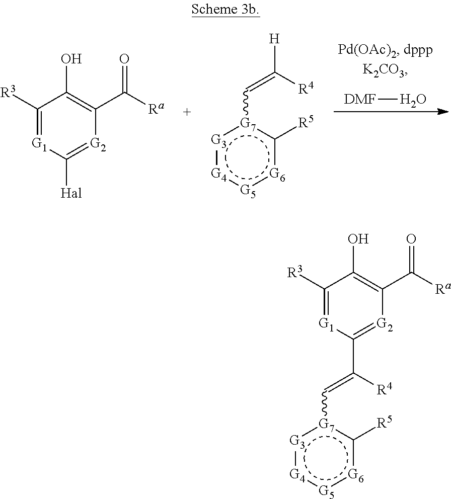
[DMF]O.[G7]1(C=C([R4])[H]):[G3]:[G4]:[G5]:[G6]c1[R5].OC1=C(C(=O)[Ra])[G2]=C([Hal])[G1]=C1[R3].[G7]1(C=C([R4])C2=[G2]C(C(=O)[Ra])=C(O)C([R3])=[G1]2):[G3]:[G4]:[G5]:[G6]c1[R5]
